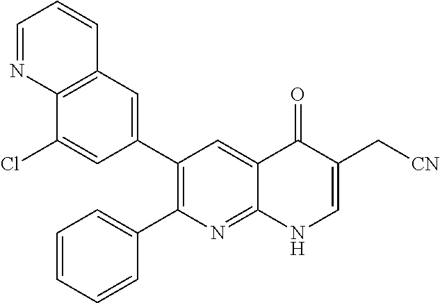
C12=C(C=C(C3=C(C4=CC=CC=C4)N=C4C(=C3)C(=O)C(C[CN])=CN4)C=C1Cl)C=CC=N2
